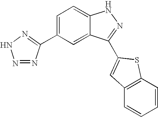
C1(C2=NNN=N2)=CC=C2C(=C1)C(C1=CC3=C(C=CC=C3)S1)=NN2
